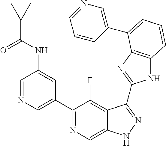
C1=NC=C(C2=NC=C3C(=C2F)C(C2=NC4=C(N2)C=CC=C4C2=CN=CC=C2)=NN3)C=C1NC(C1CC1)=O
